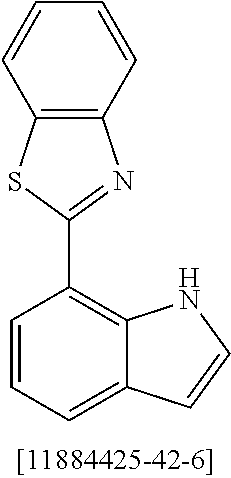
C1=CC=C2C(=C1C1=NC3=C(S1)C=CC=C3)NC=C2
